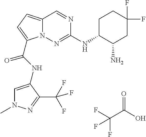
N1=CC2=CC=C(C(NC3=CN(C)N=C3C(F)(F)F)=O)N2N=C1NC1CCC(F)(F)CC1N.O=C(O)C(F)(F)F
